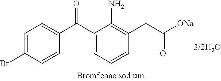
C1=C(Br)C=CC(C(C2=CC=CC(CC([ONa])=O)=C2N)=O)=C1
